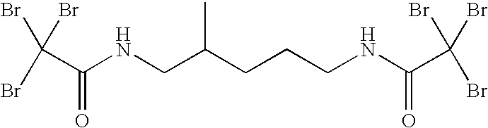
BrC(Br)(Br)C(NCC(C)CCCNC(C(Br)(Br)Br)=O)=O
